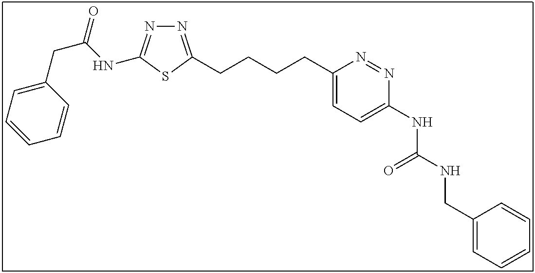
N1=C(CCCCC2=CC=C(NC(NCC3=CC=CC=C3)=O)N=N2)SC(NC(CC2=CC=CC=C2)=O)=N1
